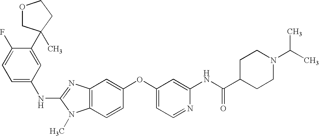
C1(C2(C)COCC2)=CC(NC2=NC3=C(N2C)C=CC(OC2=CC=NC(NC(C4CCN(C(C)C)CC4)=O)=C2)=C3)=CC=C1F
